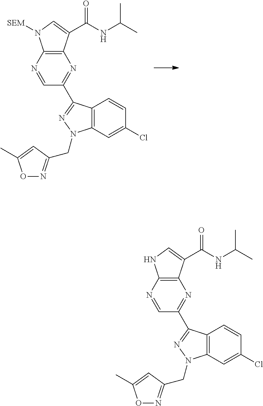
C12=C(N=CC(C3=NN(CC4=NOC(C)=C4)C4=C3C=CC(Cl)=C4)=N1)N([SEM])C=C2C(NC(C)C)=O.C12=C(N=CC(C3=NN(CC4=NOC(C)=C4)C4=C3C=CC(Cl)=C4)=N1)NC=C2C(NC(C)C)=O
